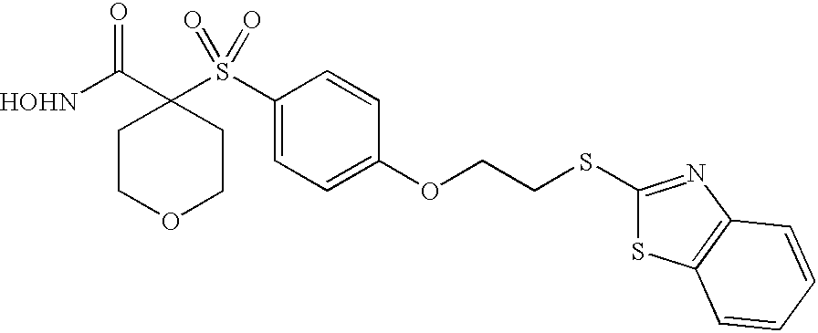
[HOHN]C(C1(S(C2=CC=C(OCCSC3=NC4=C(S3)C=CC=C4)C=C2)(=O)=O)CCOCC1)=O
